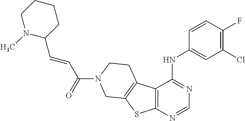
C1=CC(F)=C(Cl)C=C1NC1=NC=NC2=C1C1=C(S2)CN(C(=O)C=CC2CCCCN2C)CC1
